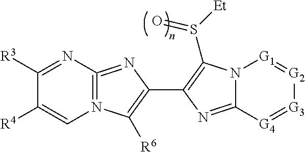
C1([R3])=NC2=N(C=C1[R4])C([R6])=C(C1=C(S(=O)[Et])N3C(=N1)[G4]=[G3][G2]=[G1]3)N=2
